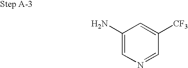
C1(N)=CN=CC([CF3])=C1
